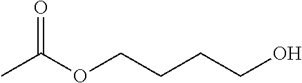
O=C(OCCCCO)C
